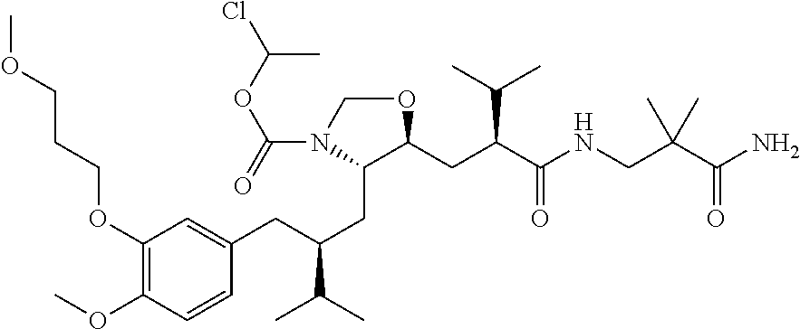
C1(CC(CC2=CC(OCCCOC)=C(OC)C=C2)C(C)C)C(CC(C(NCC(C(N)=O)(C)C)=O)C(C)C)OCN1C(OC(Cl)C)=O
